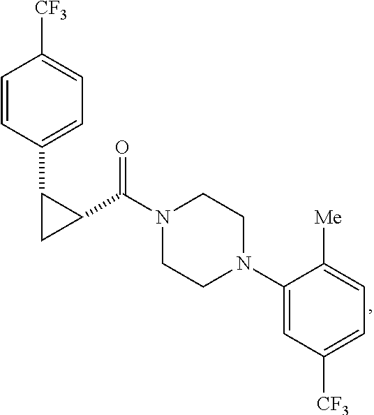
C1=CC(C2CC2C(N2CCN(C3=CC([CF3])=CC=C3[Me])CC2)=O)=CC=C1[CF3]
